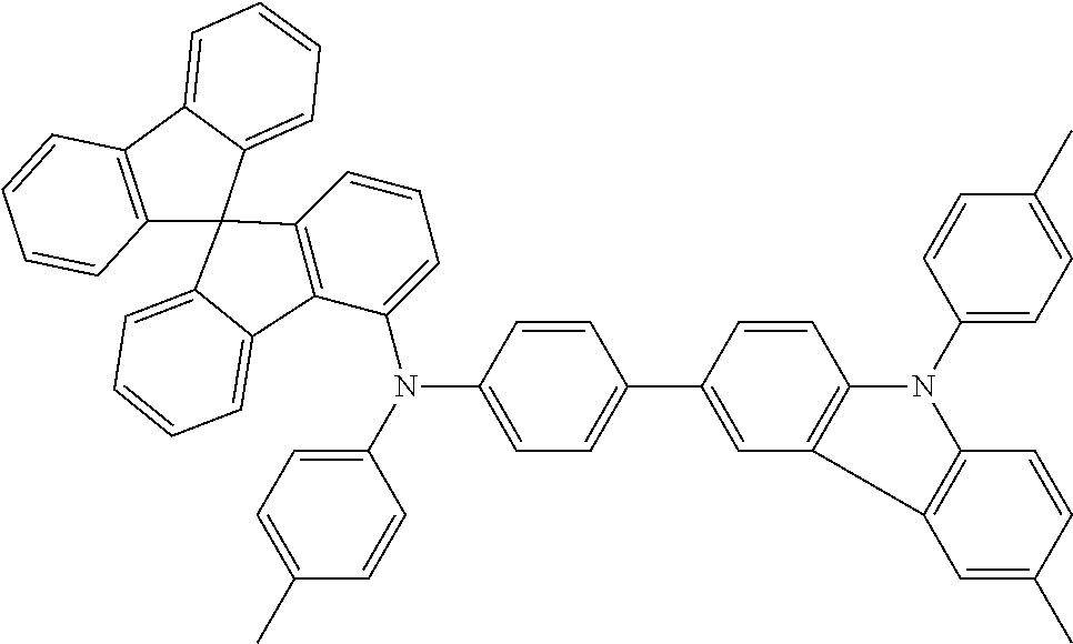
C12=C(C3=CC=CC=C3C13C1=C(C(N(C4=CC=C(C)C=C4)C4=CC=C(C5=CC6=C(C=C5)N(C5=CC=C(C)C=C5)C5=C6C=C(C)C=C5)C=C4)=CC=C1)C1=CC=CC=C31)C=CC=C2
